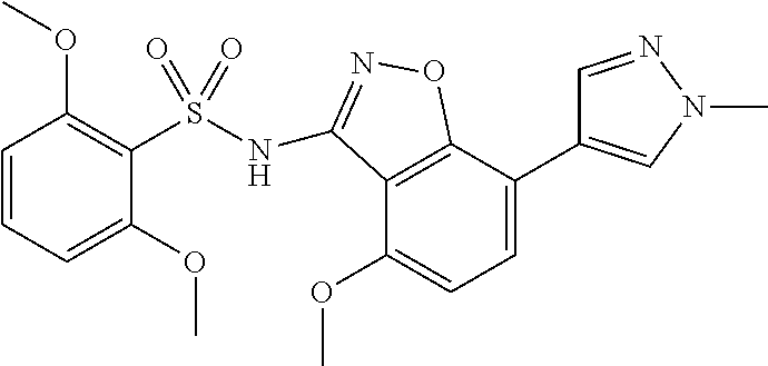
N(S(C1=C(OC)C=CC=C1OC)(=O)=O)C1=NOC2=C1C(OC)=CC=C2C1=CN(C)N=C1
